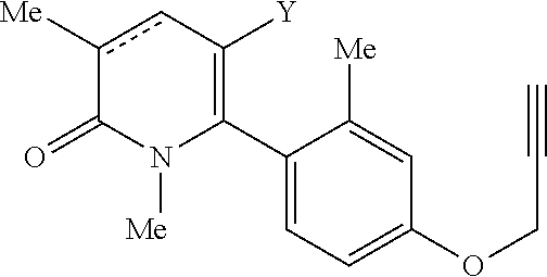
C1(C2=C([Y])cc([Me])C(=O)N2[Me])=CC=C(OCC#C)C=C1[Me]
